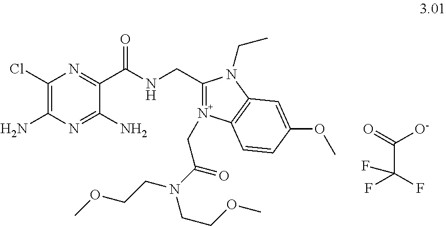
FC(C(=O)[O-])(F)F.N1(CC(=O)N(CCOC)CCOC)=C(CNC(C2=NC(Cl)=C(N)N=C2N)=O)N(CC)C2=C1C=CC(OC)=C2
